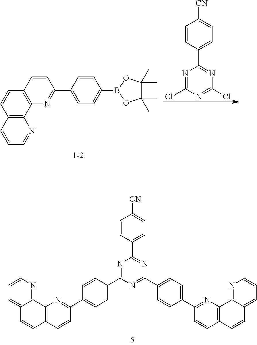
C1=CN=C2C(=C1)C=CC1=C2N=C(C2=CC=C(C3=NC(C4=CC=C([CN])C=C4)=NC(C4=CC=C(C5=NC6=C(C=C5)C=CC5=CC=CN=C65)C=C4)=N3)C=C2)C=C1.C1=CC2=C(N=C1C1=CC=C(B3OC(C)(C)C(C)(C)O3)C=C1)C1=C(C=C2)C=CC=N1.C1=CC(C2=NC(Cl)=NC(Cl)=N2)=CC=C1[CN]
